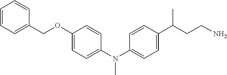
C1=CC=C(COC2=CC=C(N(C3=CC=C(C(C)CCN)C=C3)C)C=C2)C=C1
